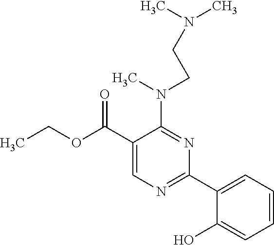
N(C1=NC(C2=CC=CC=C2O)=NC=C1C(OCC)=O)(CCN(C)C)C
